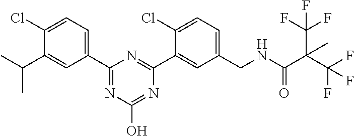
C1(CNC(C(C(F)(F)F)(C)C(F)(F)F)=O)=CC=C(Cl)C(C2=NC(C3=CC=C(Cl)C(C(C)C)=C3)=NC(O)=N2)=C1
